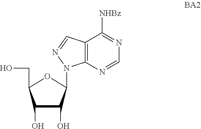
C1(O)C(O)C(N2C3=C(C([NHBz])=NC=N3)C=N2)OC1CO
